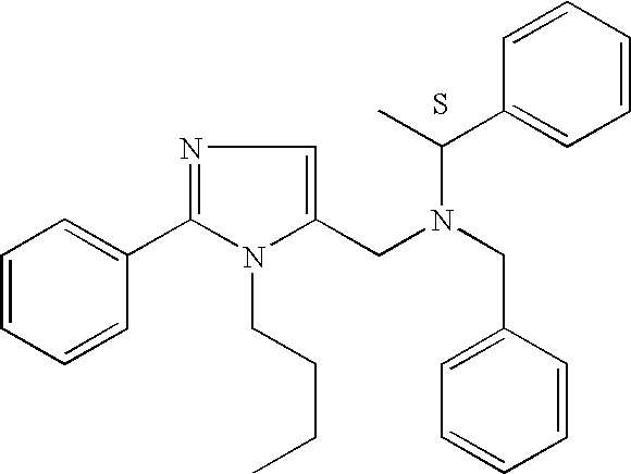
C1=CC=CC(C2=NC=C(CN(C(C)C3=CC=CC=C3)CC3=CC=CC=C3)N2CCCC)=C1.S
